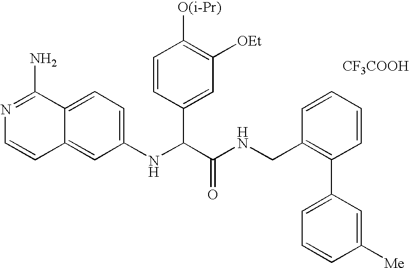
C1(NC(C(NCC2=C(C3=CC=CC([Me])=C3)C=CC=C2)=O)C2=CC([OEt])=C([O(i-Pr)])C=C2)=CC=C2C(=C1)C=CN=C2N.[CF3COOH]
